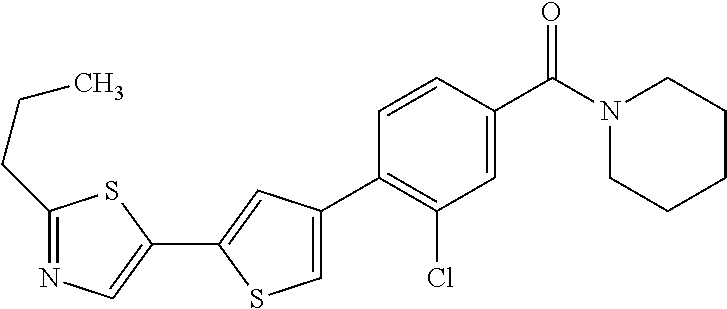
C1(C2=C(Cl)C=C(C(N3CCCCC3)=O)C=C2)=CSC(C2=CN=C(CCC)S2)=C1
